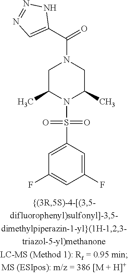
C1C(C)N(S(=O)(=O)C2=CC(F)=CC(F)=C2)C(C)CN1C(C1=CN=NN1)=O
